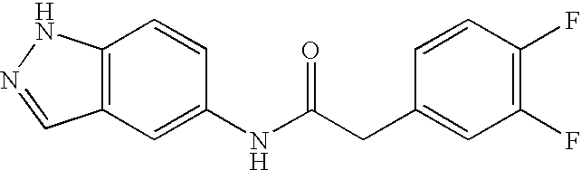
C12=C(C=C(NC(CC3=CC(F)=C(F)C=C3)=O)C=C1)C=NN2
